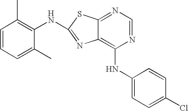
N1=CN=C2C(=C1NC1=CC=C(Cl)C=C1)N=C(NC1=C(C)C=CC=C1C)S2
